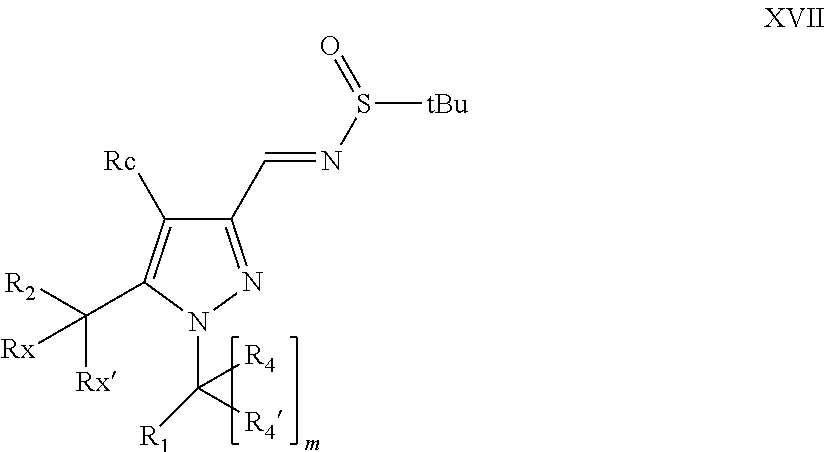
C1(C=NS([tBu])=O)=NN(C([R4])([R4])[R1])C(C([R2])([Rx])[Rx])=C1[Rc]
